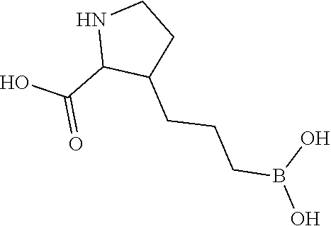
N1C(C(O)=O)C(CCCB(O)O)CC1
